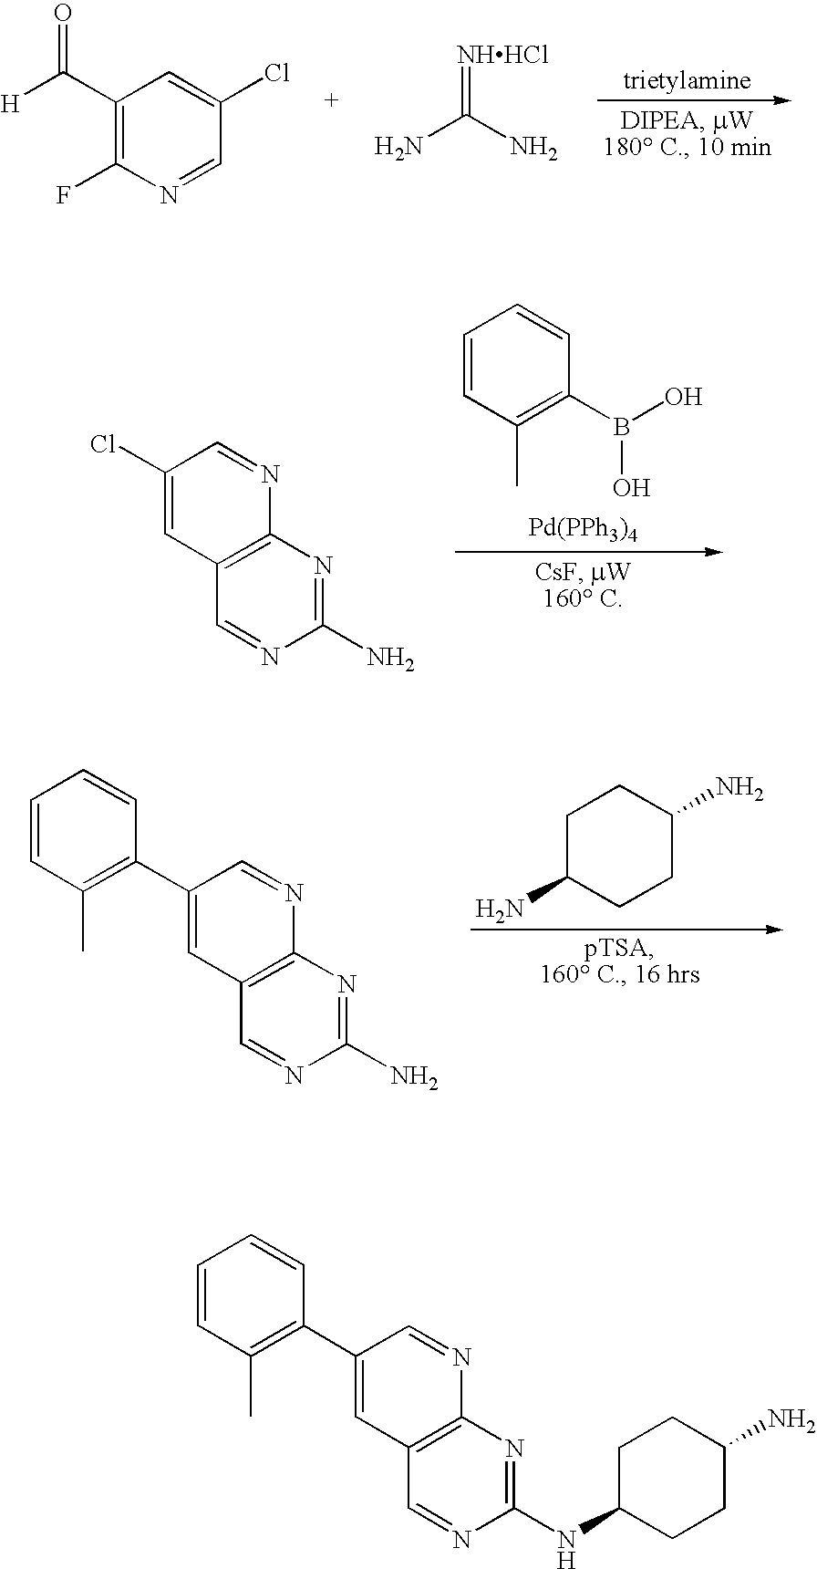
C1(C([H])=O)=C(F)N=CC(Cl)=C1.NC(N)=[NHHCl].C1=CC(C)=C(B(O)O)C=C1.[Pd(PPh3)4].C12=C(N=C(N)N=C1)N=CC(Cl)=C2.C1C(N)CCC(N)C1.C1=CC(C)=C(C2=CC3=C(N=C2)N=C(N)N=C3)C=C1.C1=CC(C)=C(C2=CC3=C(N=C2)N=C(NC2CCC(N)CC2)N=C3)C=C1
